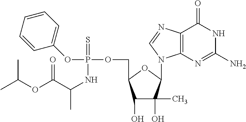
N(P(OCC1C(O)C(O)(C)C(N2C3=C(N=C2)C(=O)NC(N)=N3)O1)(=S)OC1=CC=CC=C1)C(C)C(OC(C)C)=O
